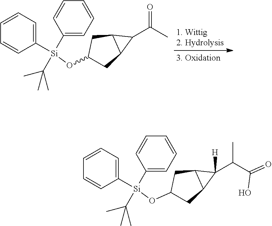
O(C1CC2C(C1)C2C(C)=O)[Si](C1=CC=CC=C1)(C(C)(C)C)C1=CC=CC=C1.O(C1CC2C(C1)C2(C(C(=O)O)C)[H])[Si](C1=CC=CC=C1)(C(C)(C)C)C1=CC=CC=C1
